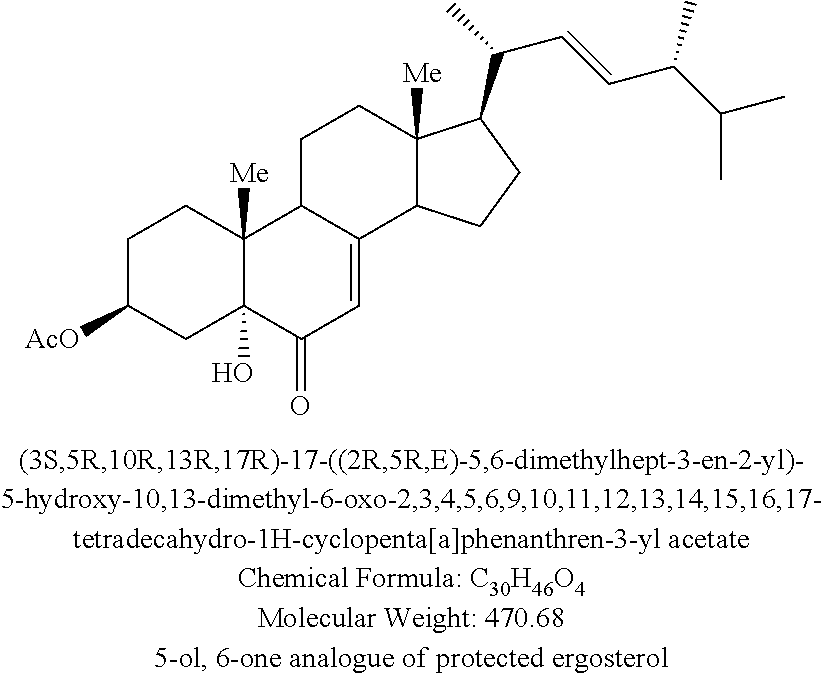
C1C([AcO])CC2(O)C([Me])(C1)C1C(=CC2=O)C2C([Me])(CC1)C(C(C)C=CC(C(C)C)C)CC2
